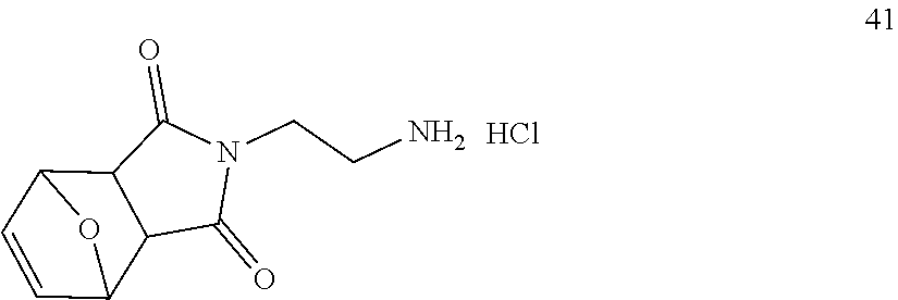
C12C(=O)N(CCN)C(=O)C1C1C=CC2O1.Cl
